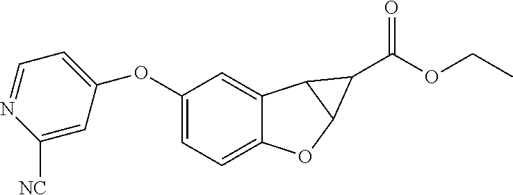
C1(OC2=CC=NC([NC])=C2)=CC=C2C(=C1)C1C(O2)C1C(OCC)=O
